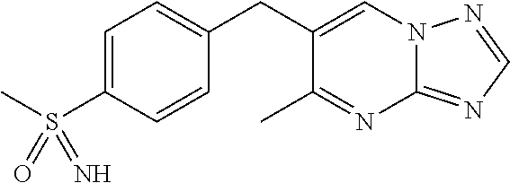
C1=C(CC2=CC=C(S(C)(=O)=N)C=C2)C(C)=NC2=NC=NN12
